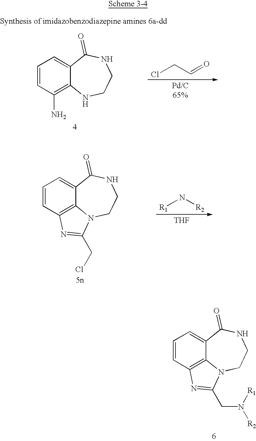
C1=CC2=C3C(=C1)C(=O)NCCN3C(CN([R1])[R2])=N2.C1=CC2=C3C(=C1)C(=O)NCCN3C(CCl)=N2.[R1]N[R2].[THF].ClCC=O.C1=CC(N)=C2C(=C1)C(=O)NCCN2
